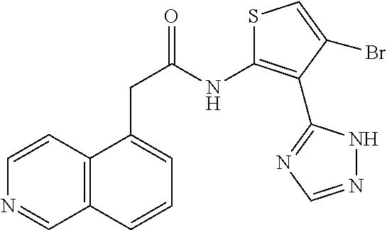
C1=CN=CC2=C1C(CC(=O)NC1=C(C3=NC=NN3)C(Br)=CS1)=CC=C2
